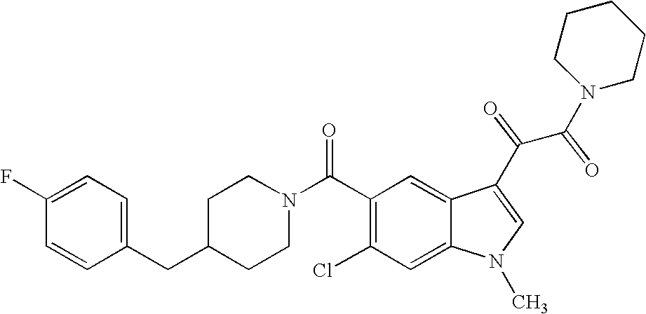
C1(F)=CC=C(CC2CCN(C(C3=C(Cl)C=C4C(=C3)C(C(C(N3CCCCC3)=O)=O)=CN4C)=O)CC2)C=C1
